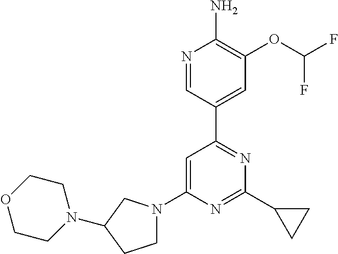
N1=CC(C2=NC(C3CC3)=NC(N3CCC(N4CCOCC4)C3)=C2)=CC(OC(F)F)=C1N
